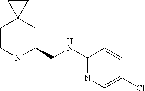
C1CNC(CNC2=NC=C(Cl)C=C2)CC12CC2
